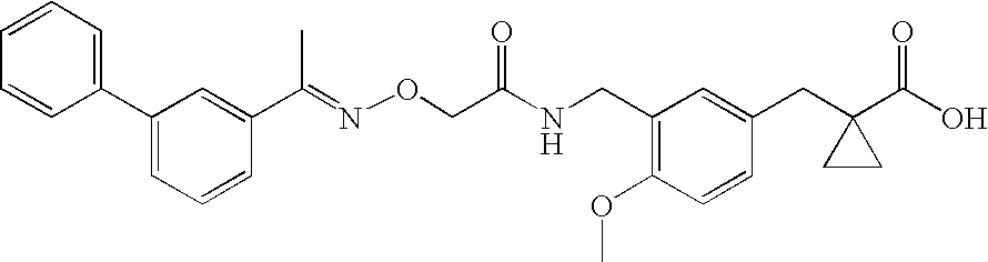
C1=CC=C(C2=CC=CC(C(=NOCC(NCC3=C(OC)C=CC(CC4(C(O)=O)CC4)=C3)=O)C)=C2)C=C1
